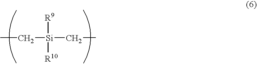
CC[Si](CC)([R9])[R10]
